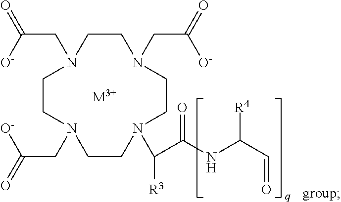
C1CN(CC([O-])=O)CCN(C([R3])C(NC([R4])C=O)=O)CCN(CC([O-])=O)CCN1CC([O-])=O.[M3+]
